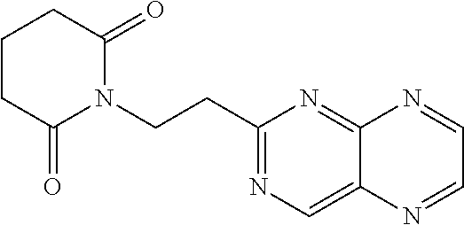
C(CN1C(=O)CCCC1=O)C1=NC=C2C(=N1)N=CC=N2
